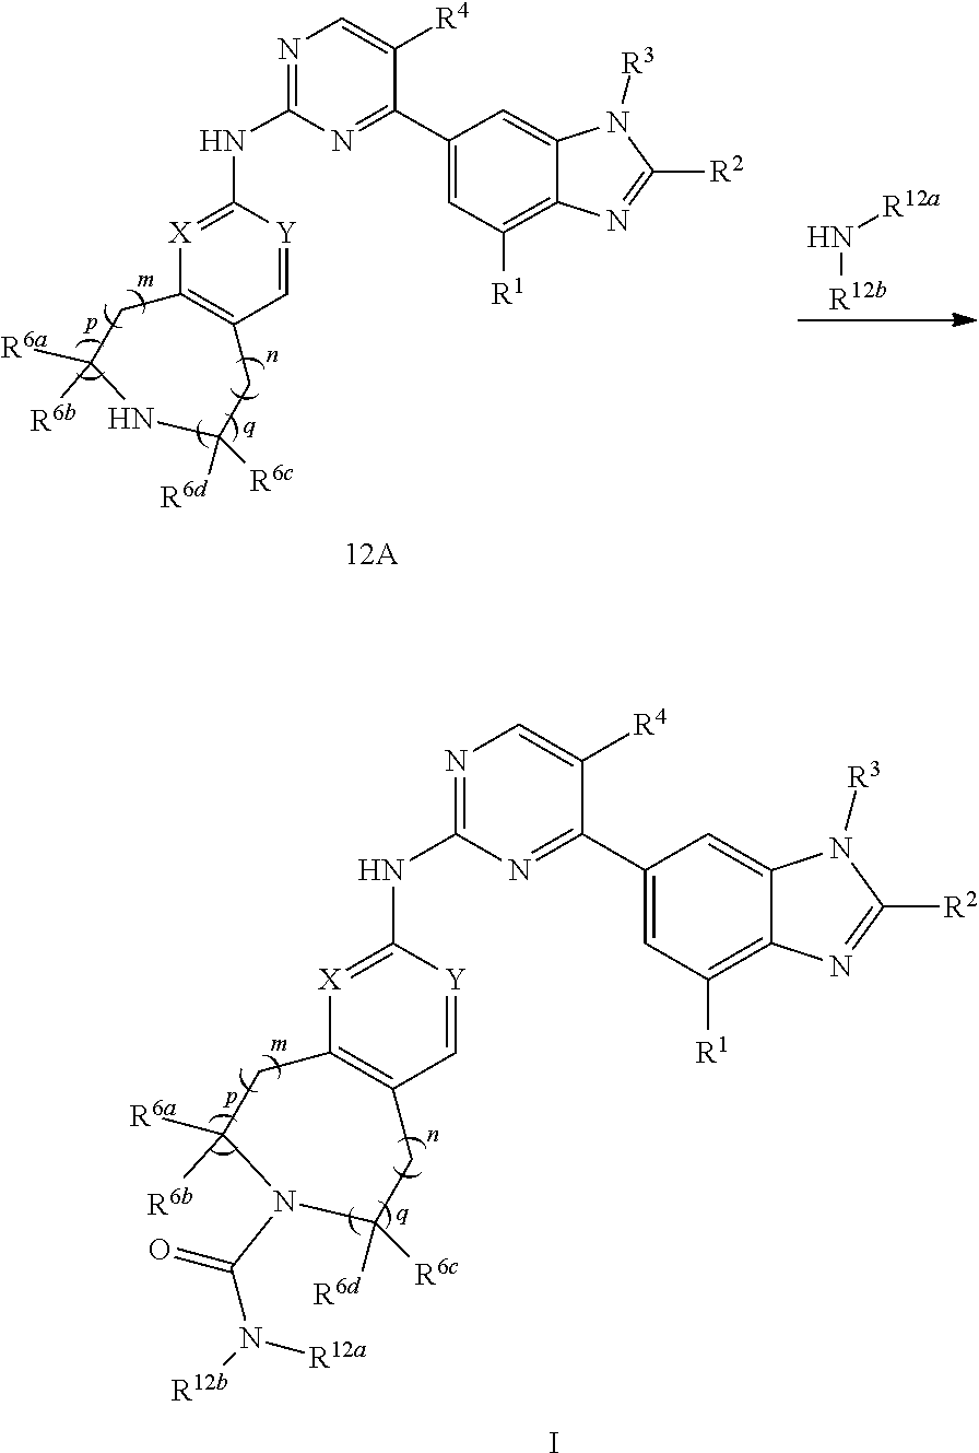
C1(C2=NC(NC3=[X]C4=C(C=[Y]3)CC([R6d])([R6c])N(C(=O)N([R12b])[R12a])C([R6a])([R6b])C4)=NC=C2[R4])=CC([R1])=C2C(=C1)N([R3])C([R2])=N2.I.C1(C2=NC(NC3=[X]C4=C(C=[Y]3)CC([R6d])([R6c])NC([R6a])([R6b])C4)=NC=C2[R4])=CC([R1])=C2C(=C1)N([R3])C([R2])=N2.N([R12b])[R12a]
